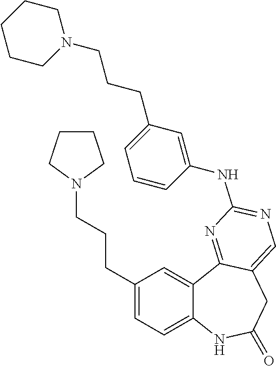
C12=CC=C(CCCN3CCCC3)C=C1C1=NC(NC3=CC(CCCN4CCCCC4)=CC=C3)=NC=C1CC(=O)N2
